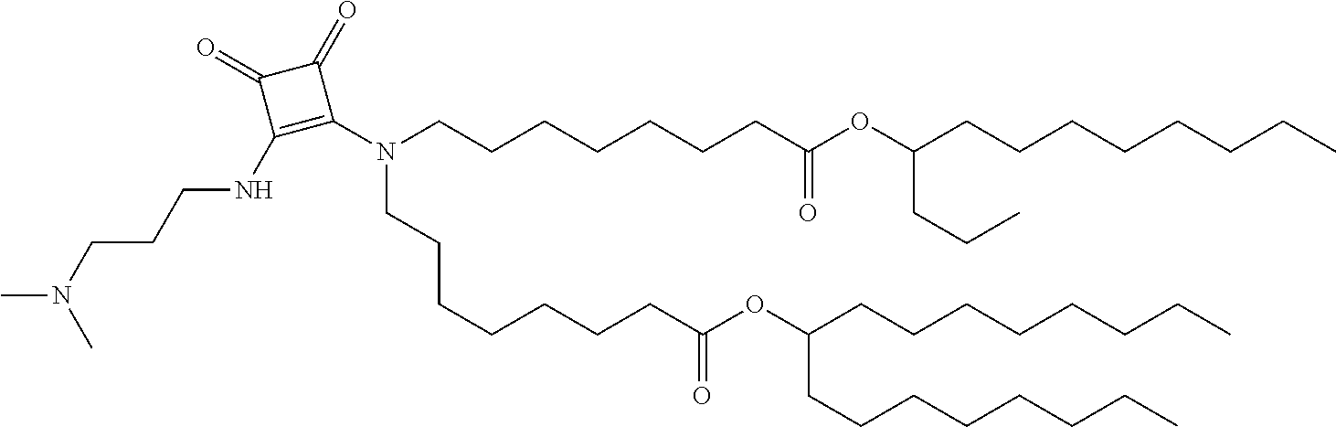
CN(C)CCCNC1=C(N(CCCCCCCC(=O)OC(CCCCCCCC)CCCCCCCC)CCCCCCCC(OC(CCC)CCCCCCCC)=O)C(=O)C1=O
